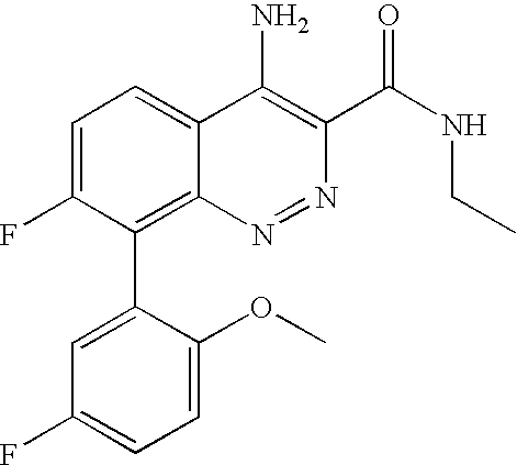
C1=C(C2=C3C(=CC=C2F)C(N)=C(C(NCC)=O)N=N3)C(OC)=CC=C1F
